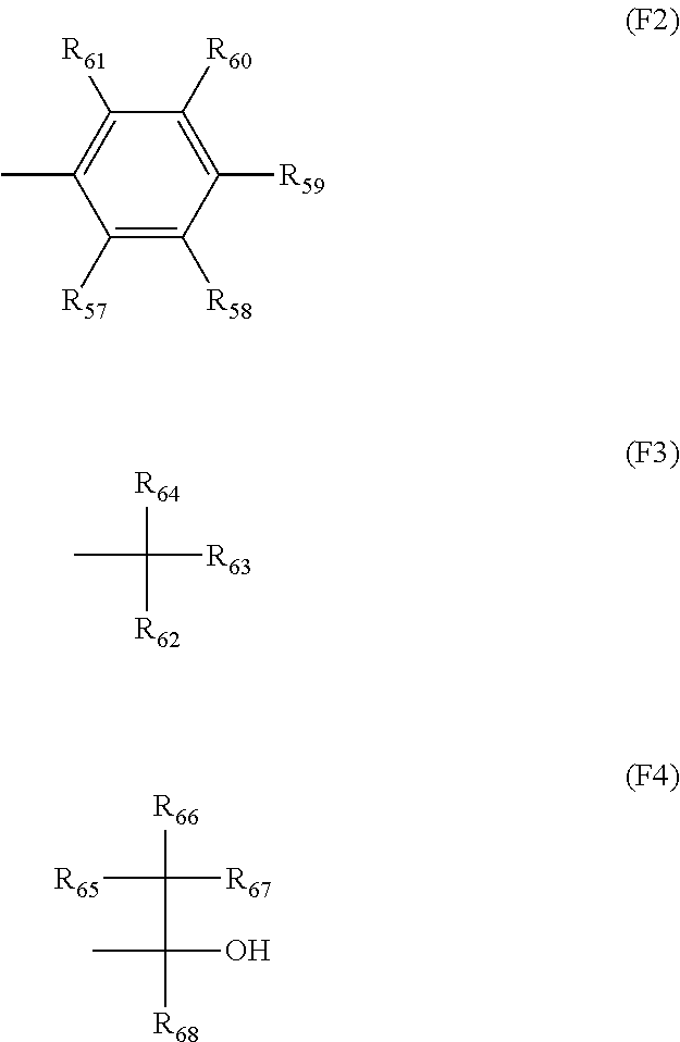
C1([R57])=C([R58])C([R59])=C([R60])C([R61])=C1C.CC([R64])([R62])[R63].[R65]C([R66])([R67])C(C)([R68])O
